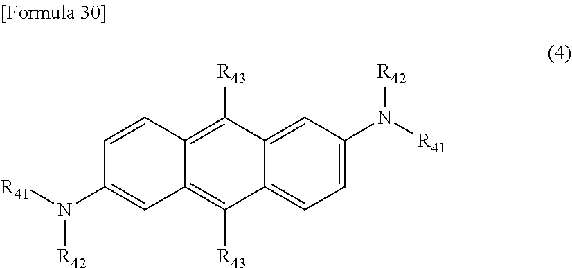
C1=CC2=C([R43])C3=CC(N([R41])[R42])=CC=C3C([R43])=C2C=C1N([R41])[R42]
